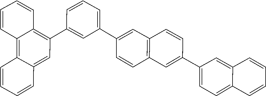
C1=CC=CC2=C(C3=CC(C4=CC5=C(C=C4)C=C(C4=CC=C6C(=C4)C=CC=C6)C=C5)=CC=C3)C=C3C=CC=CC3=C12
